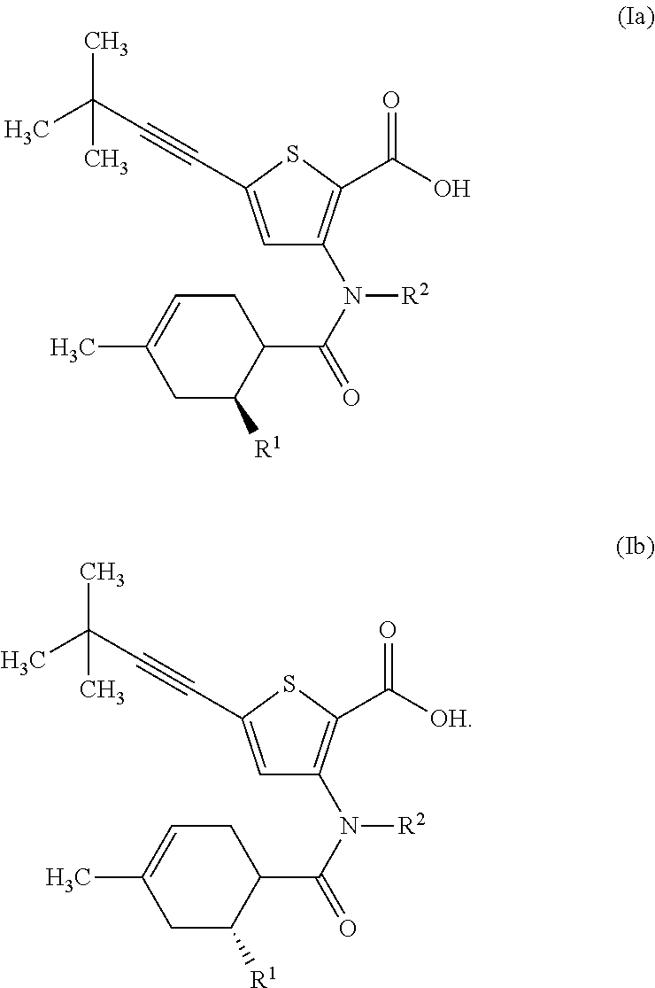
C1=C(C#CC(C)(C)C)SC(C(O)=O)=C1N(C(=O)C1CC=C(C)CC1[R1])[R2].C1=C(C#CC(C)(C)C)SC(C([OH])=O)=C1N(C(=O)C1CC=C(C)CC1[R1])[R2]
